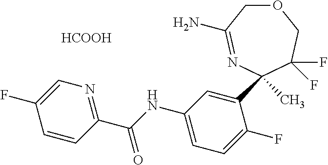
C1=CC(C(NC2=CC=C(F)C(C3(C)N=C(N)COCC3(F)F)=C2)=O)=NC=C1F.[HCOOH]
